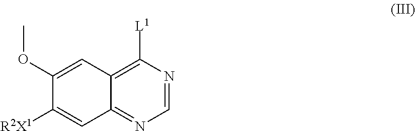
C1=NC([L1])=C2C(=N1)C=C([R2X1])C(OC)=C2
